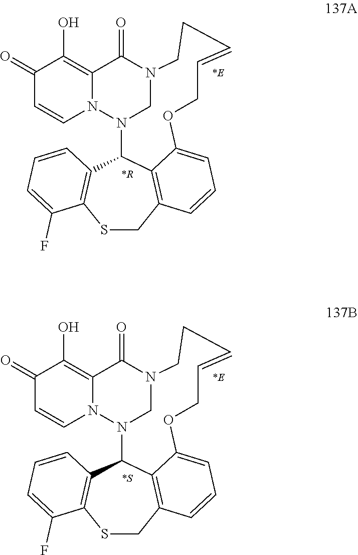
C1(=O)C=CN2C(=C1O)C(=O)N1CN2C2C3=C(SCC4=C2C(=CC=C4)OCC=CCC1)C(F)=CC=C3.C1(=O)C=CN2C(=C1O)C(=O)N1CN2C2C3=C(SCC4=C2C(=CC=C4)OCC=CCC1)C(F)=CC=C3
